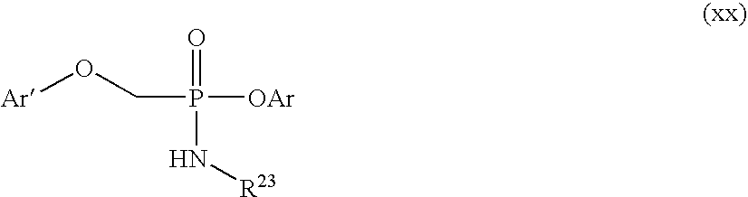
[Ar]OCP([OAr])(=O)N[R23]
